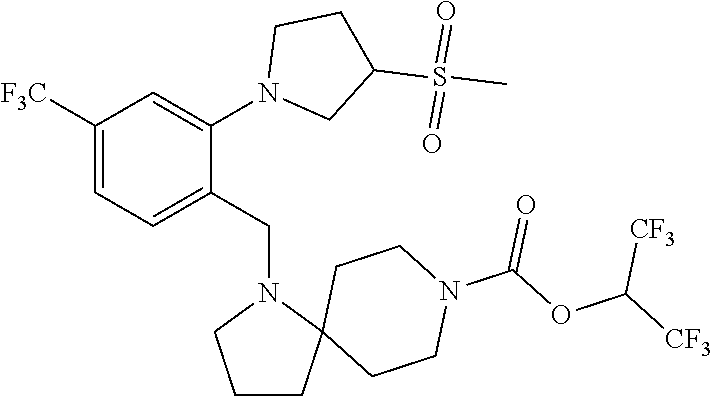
C1([F3C])=CC=C(CN2CCCC23CCN(C(OC([CF3])[CF3])=O)CC3)C(N2CC(S(C)(=O)=O)CC2)=C1
